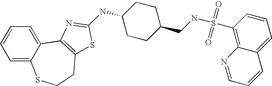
C1=C2C(=CC=C1)C1=C(CCS2)SC(NC2CCC(CNS(C3=C4C(=CC=C3)C=CC=N4)(=O)=O)CC2)=N1
